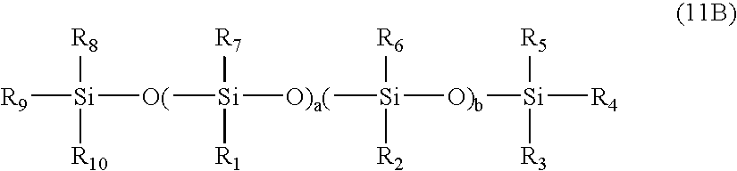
[R9][Si]([O(][Si]([O)a(][Si]([O)b][Si]([R4])([R3])[R5])([R2])[R6])([R1])[R7])([R8])[R10]
